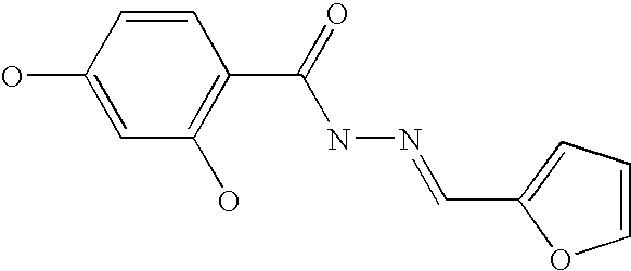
OC1=CC(O)=C(C(=O)NN=CC2=CC=CO2)C=C1
